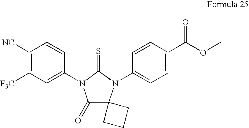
C1([NC])=C([F3C])C=C(N2C(=O)C3(N(C4=CC=C(C(OC)=O)C=C4)C2=S)CCC3)C=C1
